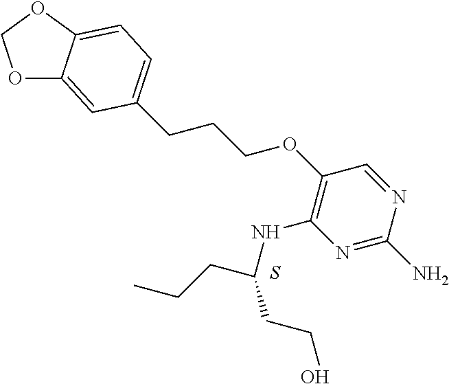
O1C2=CC(CCCOC3=C(NC(CCO)CCC)N=C(N)N=C3)=CC=C2OC1.S
